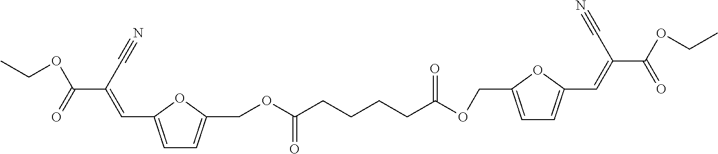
C1=C(C=C(C#N)C(=O)OCC)OC(COC(CCCCC(OCC2=CC=C(C=C(C(OCC)=O)C#N)O2)=O)=O)=C1
